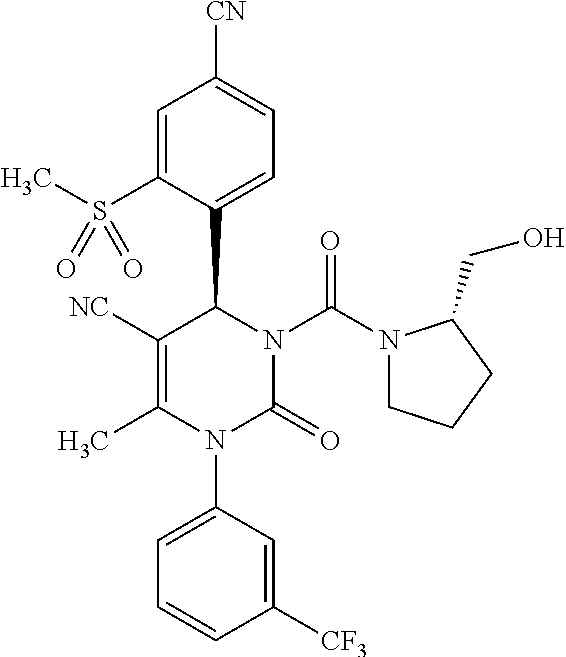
C1([NC])=C(C)N(C2=CC=CC([CF3])=C2)C(=O)N(C(N2CCCC2CO)=O)C1C1=CC=C([CN])C=C1S(C)(=O)=O
